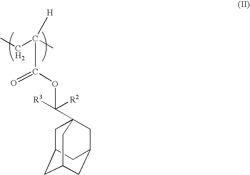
C1C2CC3CC(CC1(C(OC(=O)C(CC)(C)[H])([R3])[R2])C3)C2
